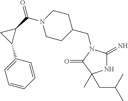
N1C(=N)N(CC2CCN(C(=O)C3CC3C3=CC=CC=C3)CC2)C(=O)C1(C)CC(C)C
